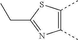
C1(C)=C(C)SC(CC)=N1
